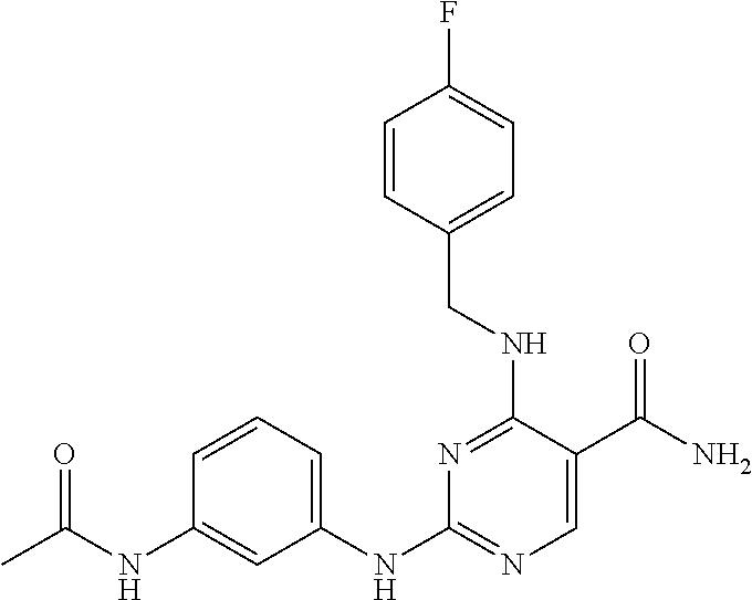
C1=CC(NC(C)=O)=CC(NC2=NC=C(C(N)=O)C(NCC3=CC=C(F)C=C3)=N2)=C1
